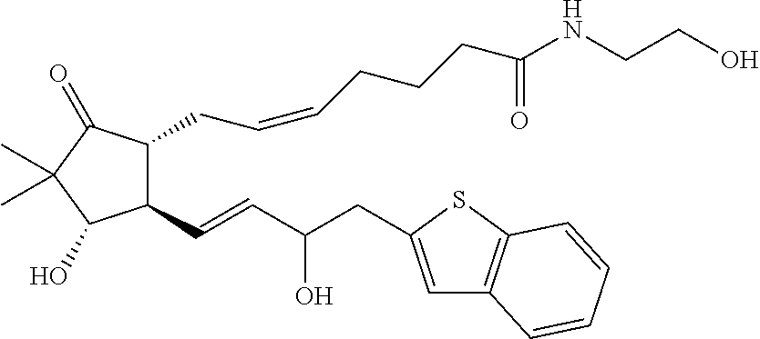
C1(C=CC(CC2=CC3=C(S2)C=CC=C3)O)C(CC=CCCCC(NCCO)=O)C(=O)C(C)(C)C1O
